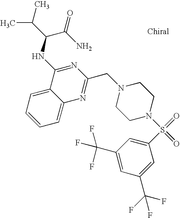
C1=C2C(=CC=C1)N=C(CN1CCN(S(=O)(=O)C3=CC(C(F)(F)F)=CC(C(F)(F)F)=C3)CC1)N=C2NC(C(N)=O)C(C)C
